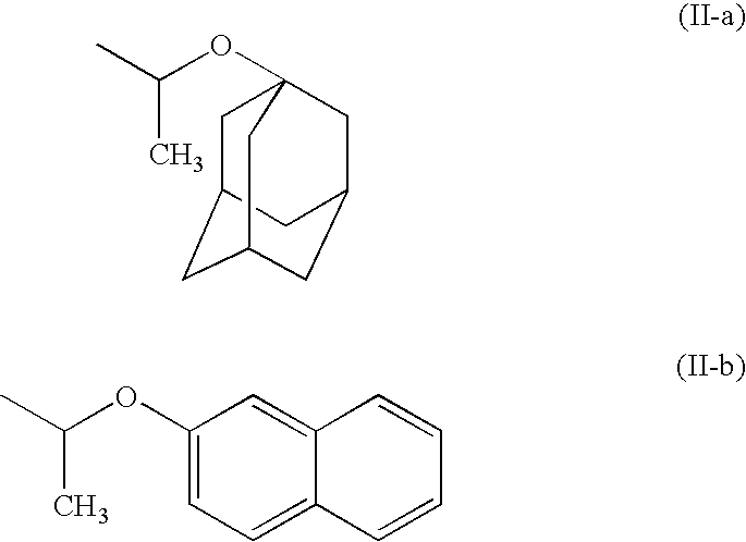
C1C2CC3CC(CC1(OC(C)C)C3)C2.C1(OC(C)C)=CC=C2C(=C1)C=CC=C2
